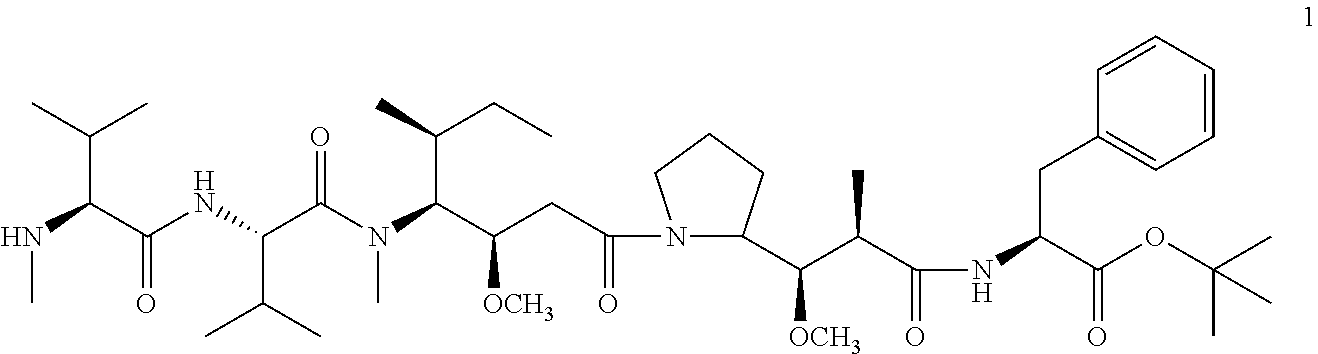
N(C(C(NC(C(N(C(C(CC(N1C(C(C(C(=O)NC(C(OC(C)(C)C)=O)CC2=CC=CC=C2)C)[OCH3])CCC1)=O)[OCH3])C(C)CC)C)=O)C(C)C)=O)C(C)C)C
